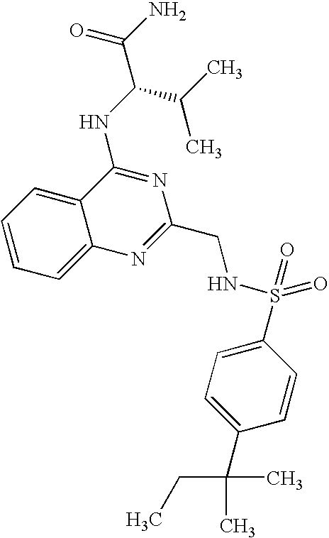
C1=CC=C2C(=C1)C(NC(C(C)C)C(N)=O)=NC(CNS(C1=CC=C(C(C)(C)CC)C=C1)(=O)=O)=N2
